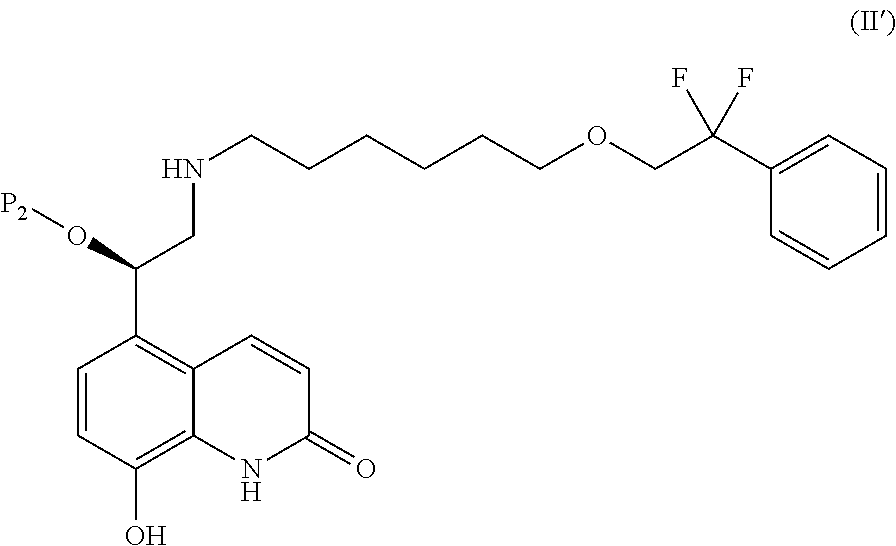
C1=CC=CC=C1C(COCCCCCCNCC(C1=C2C(=C(O)C=C1)NC(=O)C=C2)O[P2])(F)F
